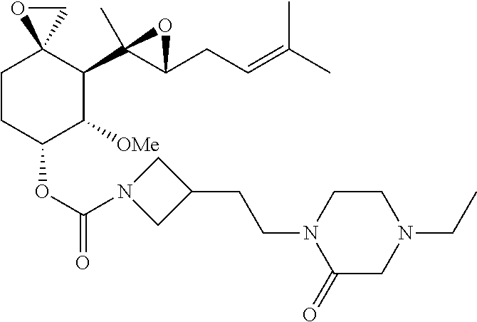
C1CC(OC(=O)N2CC(CCN3C(=O)CN(CC)CC3)C2)C([OMe])C(C2(C)C(CC=C(C)C)O2)C12CO2
